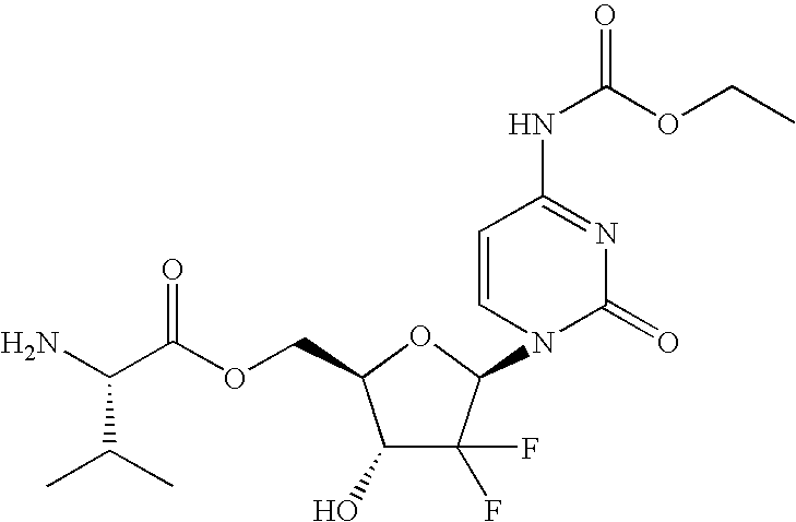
C1(O)C(F)(F)C(N2C(=O)N=C(NC(OCC)=O)C=C2)OC1COC(C(N)C(C)C)=O
